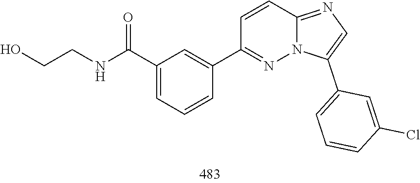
C1(C2=CC(C(NCCO)=O)=CC=C2)=NN2C(=NC=C2C2=CC=CC(Cl)=C2)C=C1
